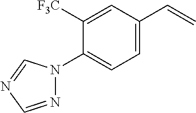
C1=C(C=C)C=C([F3C])C(N2N=CN=C2)=C1
